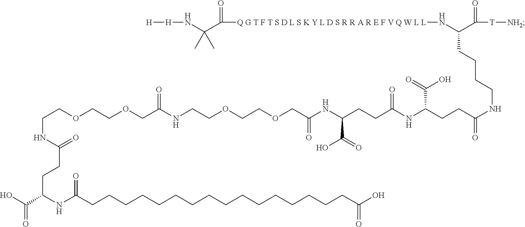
[H][H]NC(C([Q G T F T S D L S K Y L D S R R A R E F V Q W L L]NC(C([T][NH2])=O)CCCCNC(CCC(NC(CCC(NC(COCCOCCNC(COCCOCCNC(CCC(NC(CCCCCCCCCCCCCCCCC(O)=O)=O)C(O)=O)=O)=O)=O)C(O)=O)=O)C(O)=O)=O)=O)(C)C
